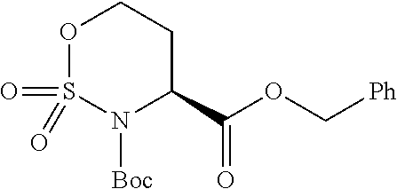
O1S(=O)(=O)N([Boc])C(C(OC[Ph])=O)CC1
